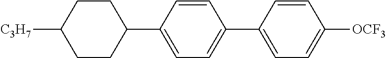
C1CC([C3H7])CCC1C1=CC=C(C2=CC=C([OCF3])C=C2)C=C1
